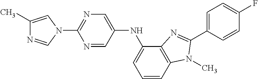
C1(C)=CN(C2=NC=C(NC3=CC=CC4=C3N=C(C3=CC=C(F)C=C3)N4C)C=N2)C=N1
